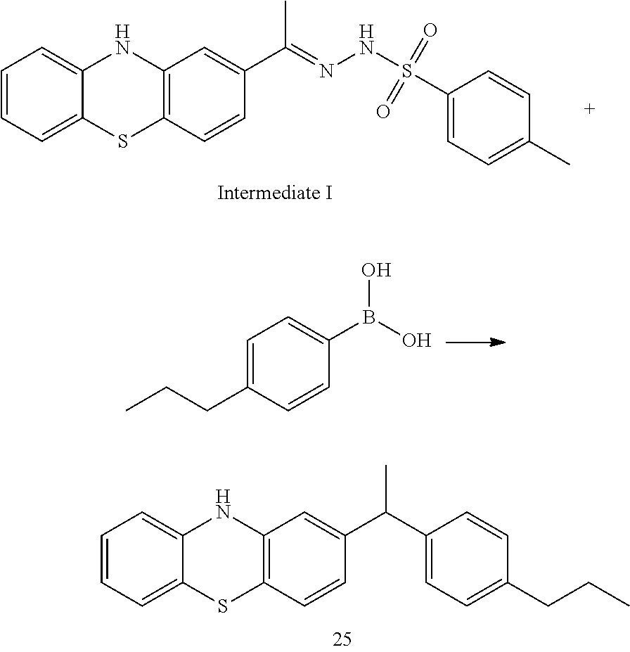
C12=C(NC3=CC=CC=C3S1)C=C(C(C)=NNS(=O)(=O)C1=CC=C(C)C=C1)C=C2.C1(CCC)=CC=C(B(O)O)C=C1.C1=CC=C2C(=C1)SC1=C(N2)C=C(C(C2=CC=C(CCC)C=C2)C)C=C1
